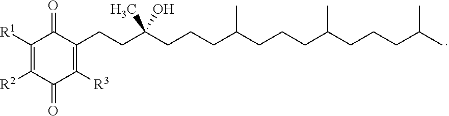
C1([R1])=C([R2])C(=O)C([R3])=C(CCC(O)(C)CCCC(CCCC(CCCC(C)C)C)C)C1=O
